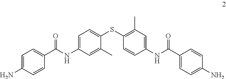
C1=C(N)C=CC(C(NC2=CC=C(SC3=C(C)C=C(NC(C4=CC=C(N)C=C4)=O)C=C3)C(C)=C2)=O)=C1
